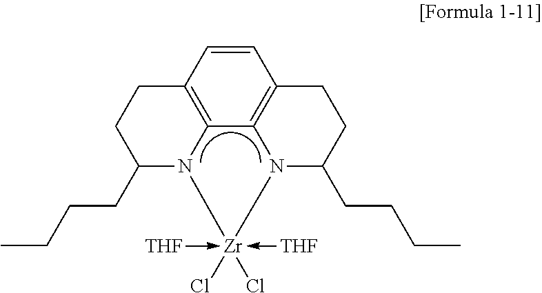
C12=C3C4=C(C=C1)CCC(CCCC)N4[Zr](-[THF])(-[THF])(Cl)(Cl)N3C(CCCC)CC2
